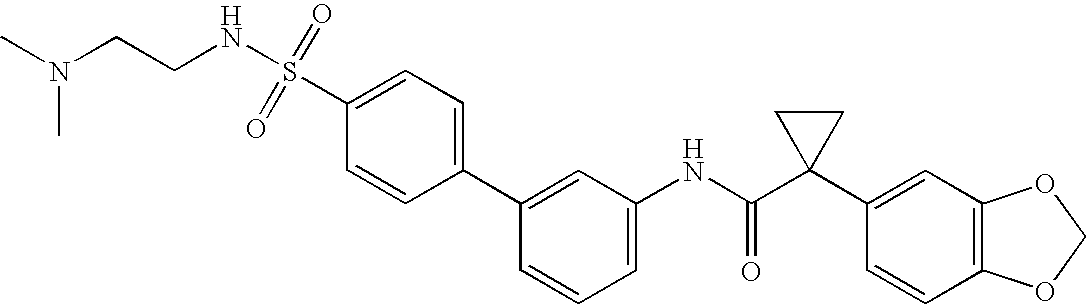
C1(C2=CC(NC(C3(C4=CC5=C(C=C4)OCO5)CC3)=O)=CC=C2)=CC=C(S(NCCN(C)C)(=O)=O)C=C1
